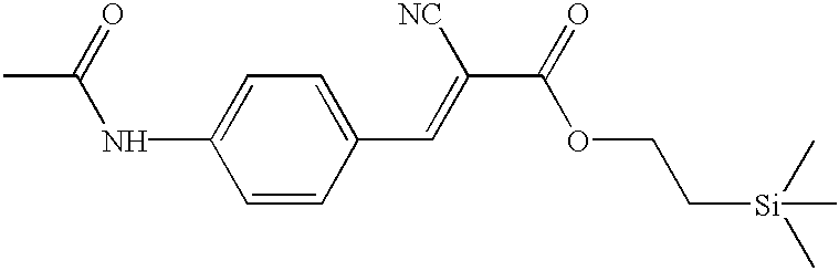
C1=CC(C=C(C(OCC[Si](C)(C)C)=O)[NC])=CC=C1NC(=O)C
